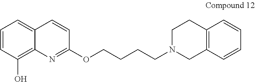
C1=CC(O)=C2C(=C1)C=CC(OCCCCN1CC3=C(CC1)C=CC=C3)=N2
